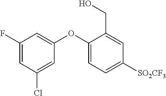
C1(F)=CC(Cl)=CC(OC2=CC=C([SO2CF3])C=C2CO)=C1
